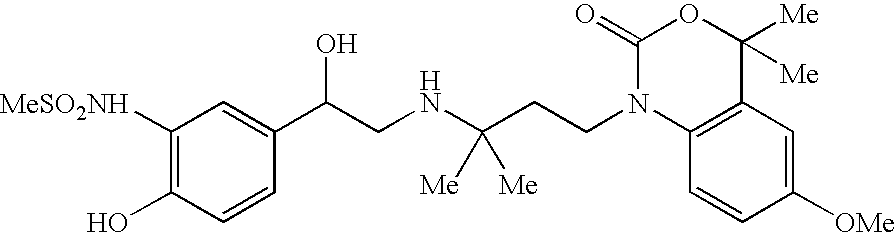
C1([MeSO2NH])=C(O)C=CC(C(CNC(CCN2C3=C(C=C([OMe])C=C3)C([Me])([Me])OC2=O)([Me])[Me])O)=C1
